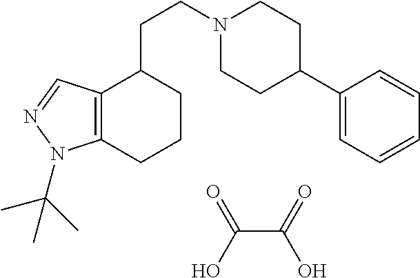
C12=C(C=NN1C(C)(C)C)C(CCN1CCC(C3=CC=CC=C3)CC1)CCC2.C(C(=O)O)(O)=O
